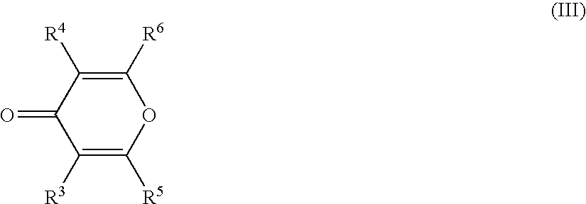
C1([R3])=C([R5])OC([R6])=C([R4])C1=O
